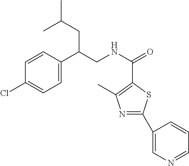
C1=C(C(CNC(=O)C2=C(C)N=C(C3=CN=CC=C3)S2)CC(C)C)C=CC(Cl)=C1
